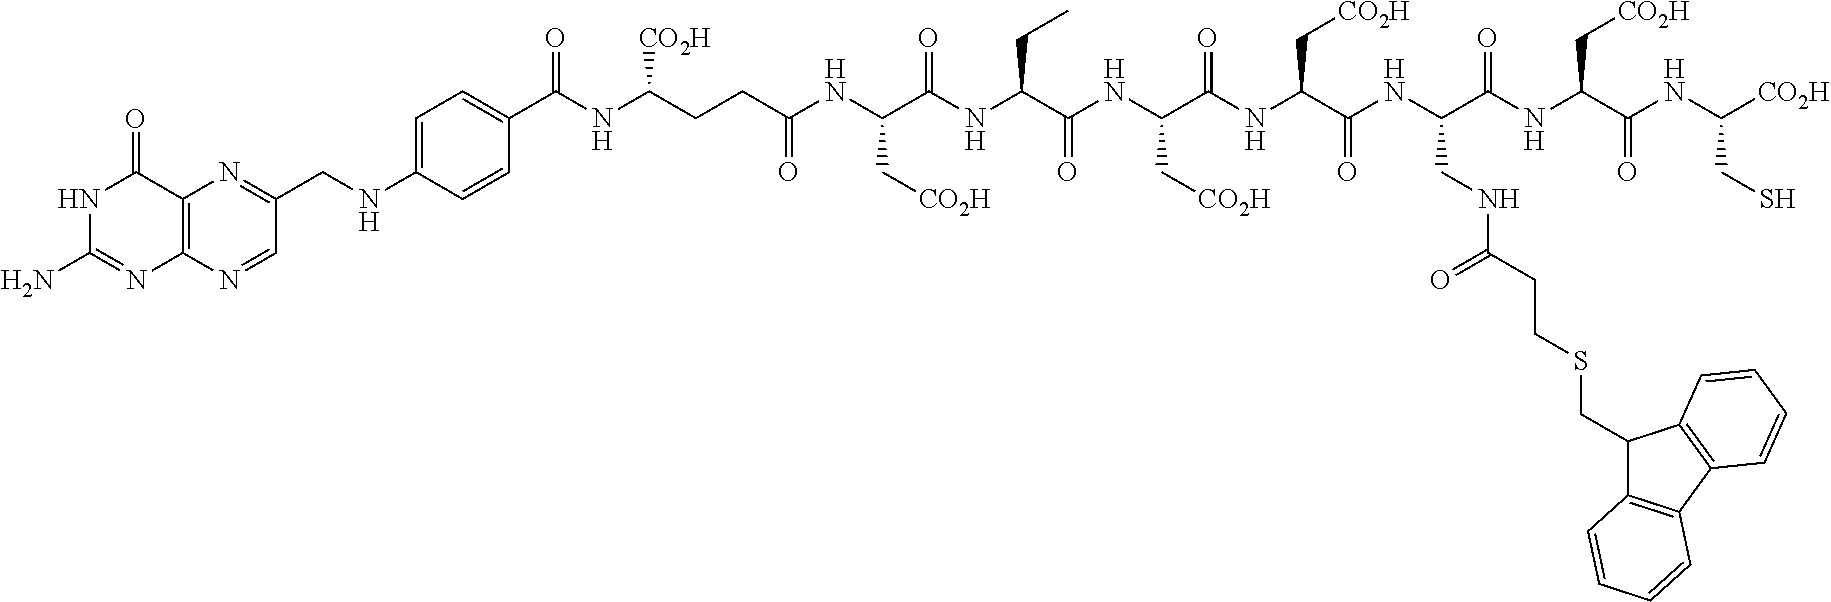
C(CC(NC(=O)C1=CC=C(NCC2=NC3=C(N=C2)N=C(N)NC3=O)C=C1)[CO2H])C(NC(C(NC(C(NC(C(NC(C(NC(C(NC(C(NC([CO2H])CS)=O)C[CO2H])=O)CNC(CCSCC1C2=C(C3=C1C=CC=C3)C=CC=C2)=O)=O)C[CO2H])=O)C[CO2H])=O)CC)=O)C[CO2H])=O
